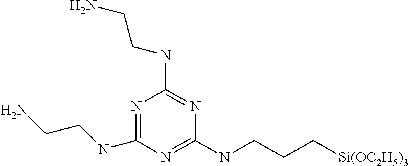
N1=C(NCCN)N=C(NCCC[Si(OC2H5)3])N=C1NCCN
